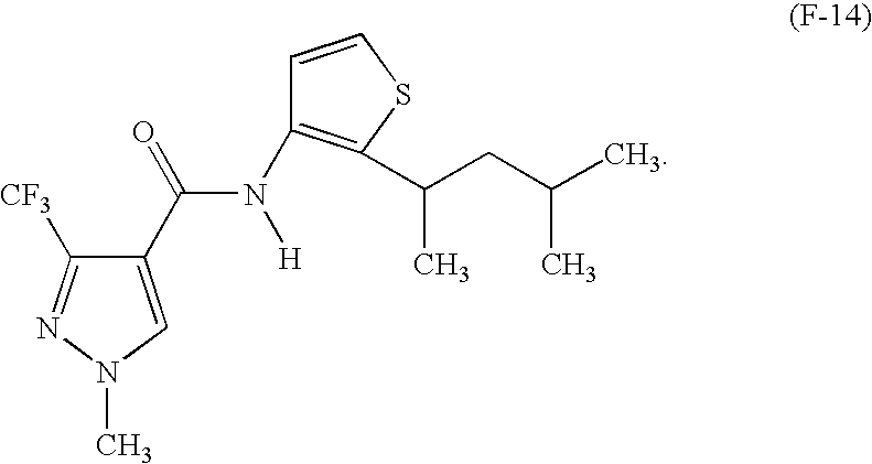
CN1C=C(C(=O)N([H])C2=C(C(CC(C)C)C)SC=C2)C([CF3])=N1
